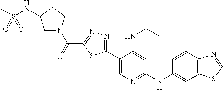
O=C(C1=NN=C(C2=CN=C(NC3=CC4=C(C=C3)N=CS4)C=C2NC(C)C)S1)N1CC(NS(C)(=O)=O)CC1
